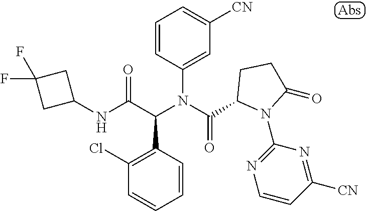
N(C(C(N(C(=O)C1N(C2=NC=CC([CN])=N2)C(=O)CC1)C1=CC([CN])=CC=C1)C1=C(Cl)C=CC=C1)=O)C1CC(F)(F)C1
